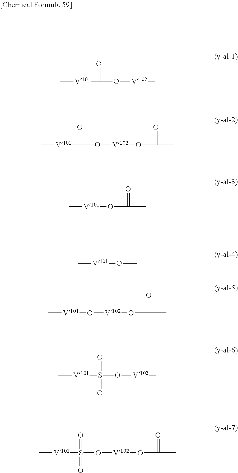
C[V101]C(=O)O[V102]C.C[V101]C(=O)O[V102]OC(=O)C.C[V101]OC(=O)C.C[V101]OC.C[V101]O[V102]OC(=O)C.C[V101]S(O[V102]C)(=O)=O.C[V101]S(O[V102]OC(=O)C)(=O)=O
